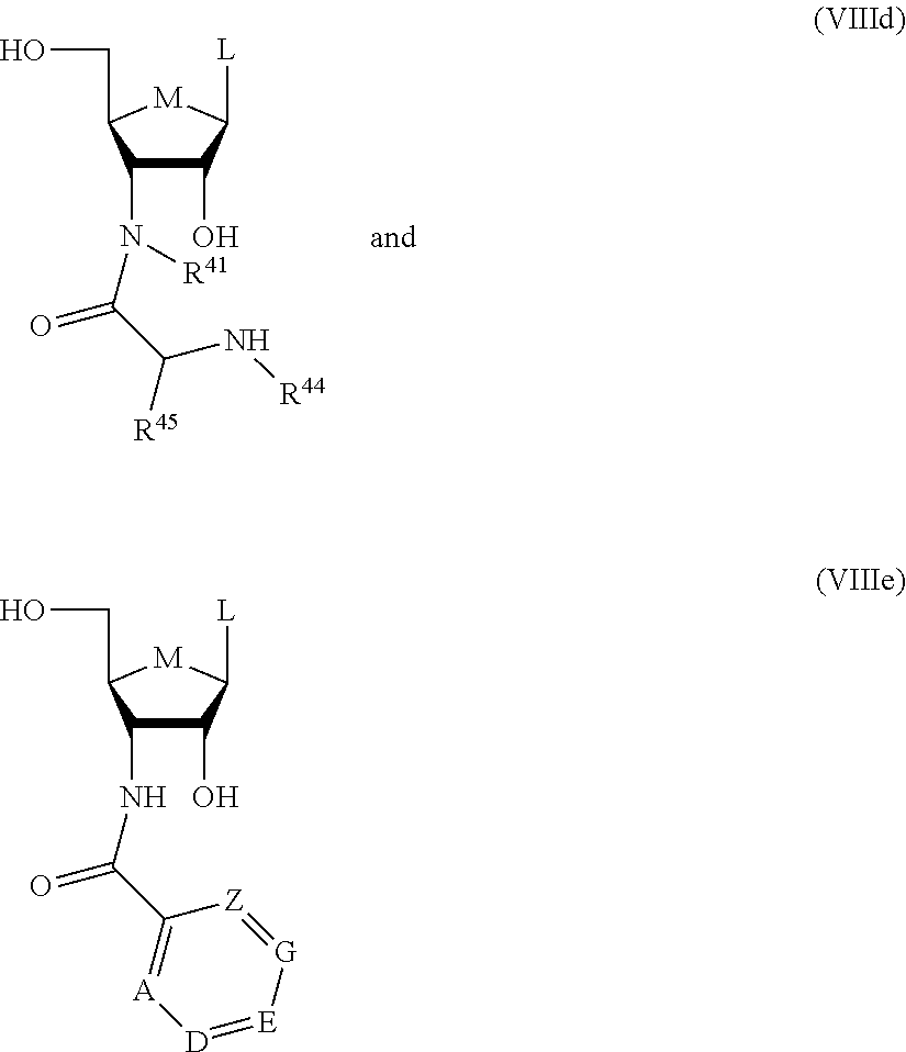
C1(N(C(C(N[R44])[R45])=O)[R41])C(O)C([L])[M]C1CO.C1(NC(C2=[A][D]=[E][G]=[Z]2)=O)C(O)C([L])[M]C1CO
